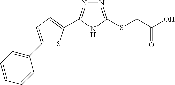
C(CSC1=NN=C(C2=CC=C(C3=CC=CC=C3)S2)N1)(=O)O
